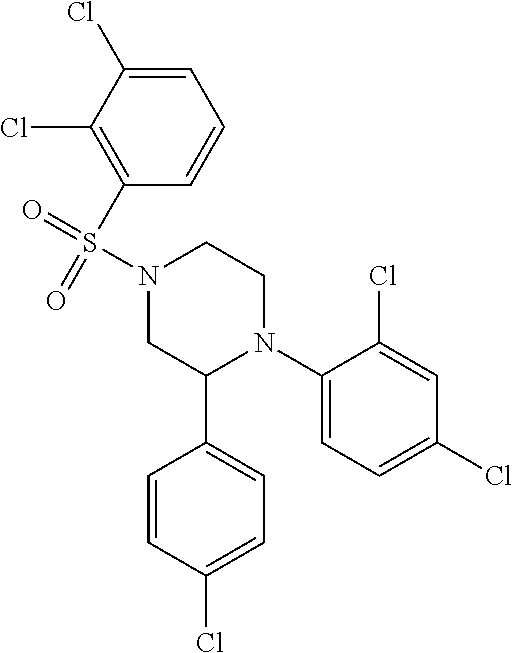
C1(N2CCN(S(=O)(=O)C3=C(Cl)C(Cl)=CC=C3)CC2C2=CC=C(Cl)C=C2)=CC=C(Cl)C=C1Cl
